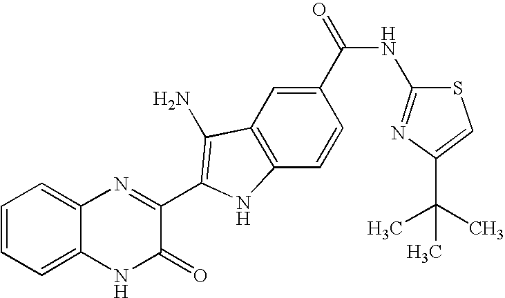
C1=C2C(=CC=C1)N=C(C1=C(N)C3=C(C=CC(C(=O)NC4=NC(C(C)(C)C)=CS4)=C3)N1)C(=O)N2
